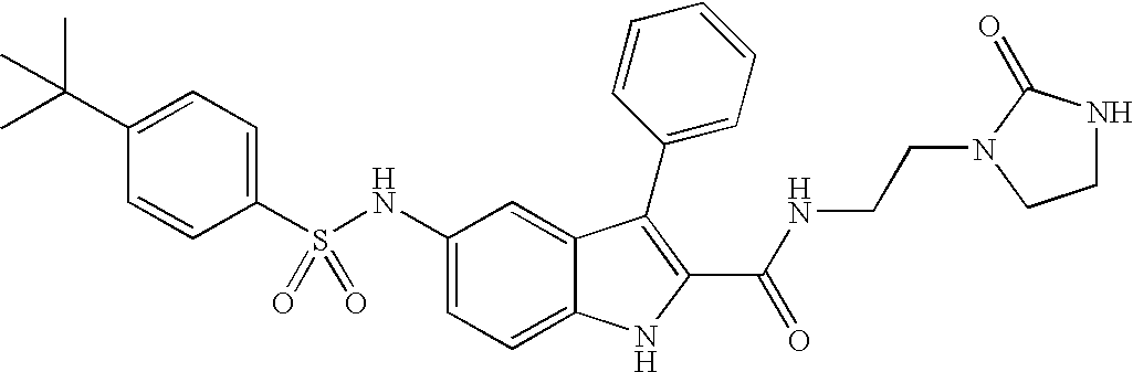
C1(C(C)(C)C)=CC=C(S(NC2=CC=C3C(=C2)C(C2=CC=CC=C2)=C(C(NCCN2CCNC2=O)=O)N3)(=O)=O)C=C1
